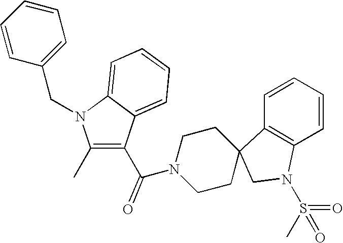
C1(C)=C(C(N2CCC3(CC2)C2=C(C=CC=C2)N(S(C)(=O)=O)C3)=O)C2=CC=CC=C2N1CC1=CC=CC=C1
